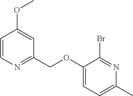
C1=CN=C(COC2=CC=C(C)N=C2Br)C=C1OC
